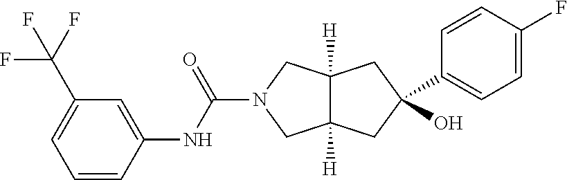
C1(C2(O)CC3([H])C([H])(CN(C(NC4=CC(C(F)(F)F)=CC=C4)=O)C3)C2)=CC=C(F)C=C1
